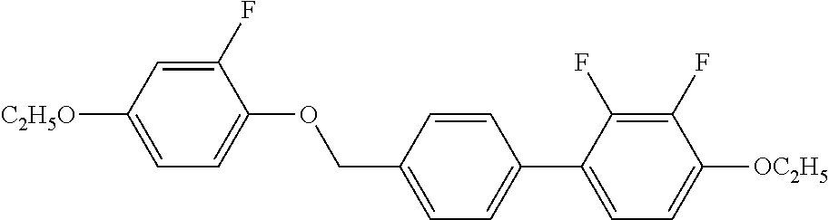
C1(F)=CC([C2H5O])=CC=C1OCC1=CC=C(C2=CC=C([OC2H5])C(F)=C2F)C=C1
